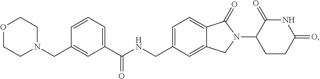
C(NCC1=CC=C2C(=C1)CN(C1CCC(=O)NC1=O)C2=O)(C1=CC=CC(CN2CCOCC2)=C1)=O
